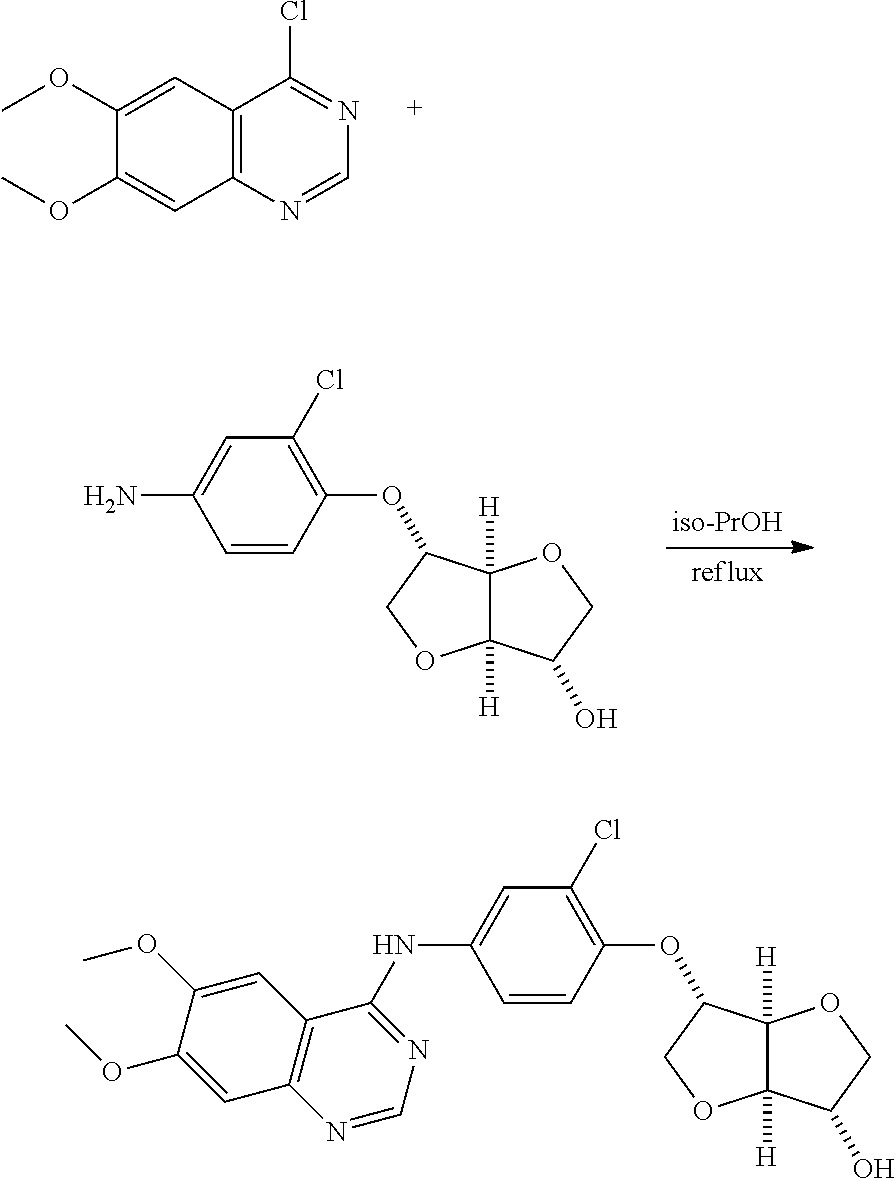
C12=C(N=CN=C1Cl)C=C(OC)C(OC)=C2.[iso-PrOH].NC1=CC(Cl)=C(OC2C3([H])C([H])(OC2)C(O)CO3)C=C1.O(C1C2([H])C([H])(OC1)C(O)CO2)C1=C(Cl)C=C(NC2=NC=NC3=C2C=C(OC)C(OC)=C3)C=C1
